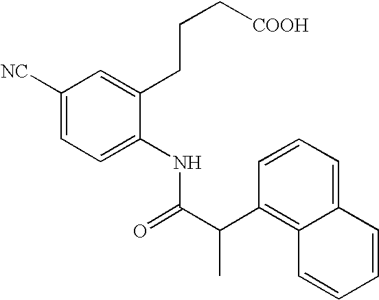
C1=CC=C2C(=C1C(C(NC1=CC=C([NC])C=C1CCC[COOH])=O)C)C=CC=C2
